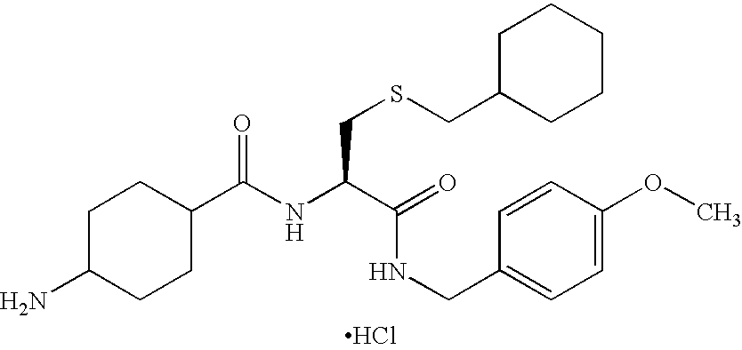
Cl.C1(C(NC(C(=O)NCC2=CC=C(OC)C=C2)CSCC2CCCCC2)=O)CCC(N)CC1
